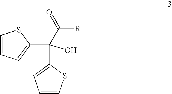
C1=CC=C(C(C2=CC=CS2)(O)C(=O)[R])S1
